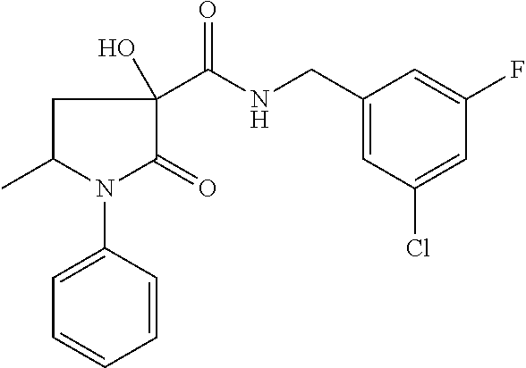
C1C(C(NCC2=CC(Cl)=CC(F)=C2)=O)(O)C(=O)N(C2=CC=CC=C2)C1C
